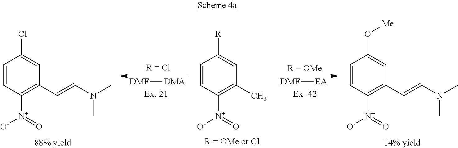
C1=CC([N+]([O-])=O)=C(C=CN(C)C)C=C1Cl.[DMF][DMA].C1=CC([N+]([O-])=O)=C(C)C=C1[R].[DMF][EA].C1=CC([N+]([O-])=O)=C(C=CN(C)C)C=C1O[Me]
